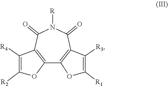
C12=C(C(=O)N([R])C(=O)C3=C1OC([R1])=C3[R3])C([R4])=C([R2])O2
